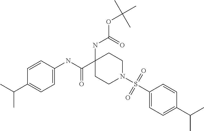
C1(NC(OC(C)(C)C)=O)(C(NC2=CC=C(C(C)C)C=C2)=O)CCN(S(C2=CC=C(C(C)C)C=C2)(=O)=O)CC1
